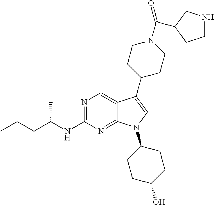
N1=C(NC(CCC)C)N=C2C(=C1)C(C1CCN(C(=O)C3CNCC3)CC1)=CN2C1CCC(O)CC1
